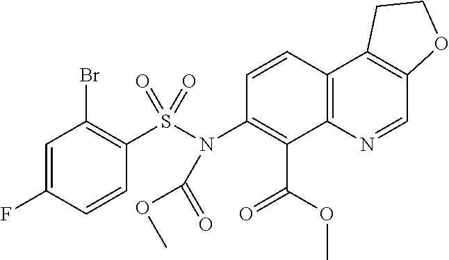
C1(N(S(C2=C(Br)C=C(F)C=C2)(=O)=O)C(=O)OC)=C(C(=O)OC)C2=C(C3=C(C=N2)OCC3)C=C1
